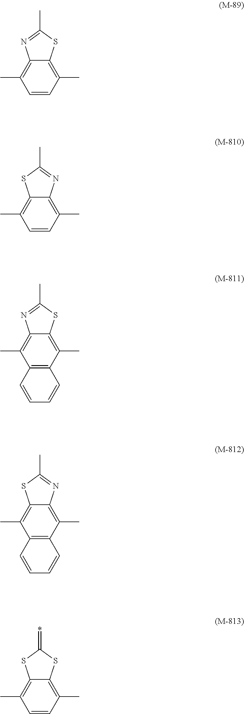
C1=CC(C)=C2C(=C1C)N=C(C)S2.C1=CC(C)=C2C(=C1C)N=C(C)S2.C12=C(C(C)=C3C(=C1C)N=C(C)S3)C=CC=C2.C12=C(C(C)=C3C(=C1C)N=C(C)S3)C=CC=C2.C1=CC(C)=C2C(=C1C)SC(=*)S2
